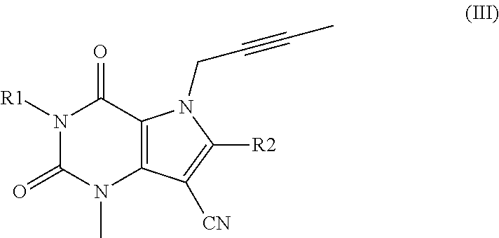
C12=C(C([CN])=C([R2])N1CC#CC)N(C)C(=O)N([R1])C2=O
